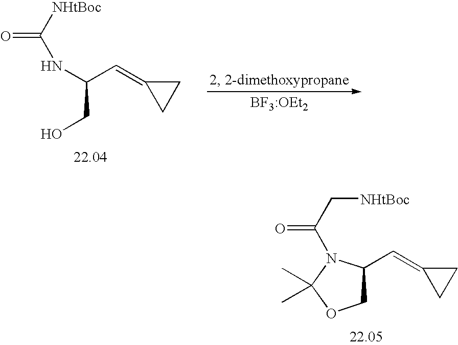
C1C(C=C2CC2)N(C(=O)C[NHtBoc])C(C)(C)O1.N(C(C=C1CC1)CO)C(=O)[NHtBoc]
